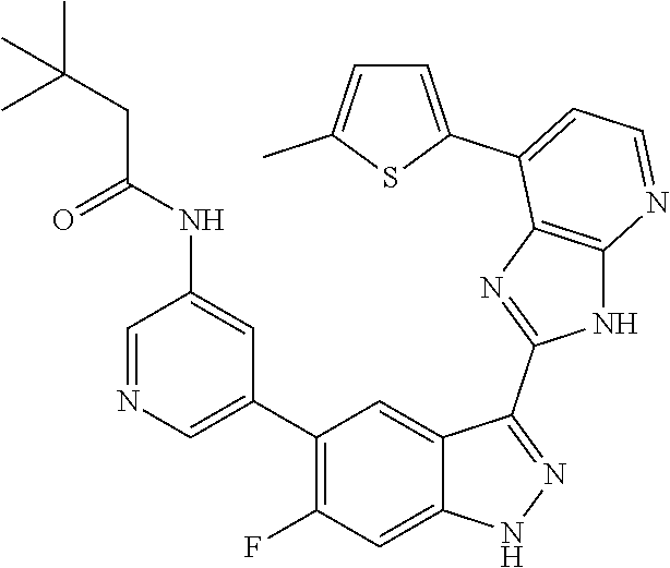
C1=NC=C(C2=C(F)C=C3C(=C2)C(C2=NC4=C(N2)N=CC=C4C2=CC=C(C)S2)=NN3)C=C1NC(CC(C)(C)C)=O
